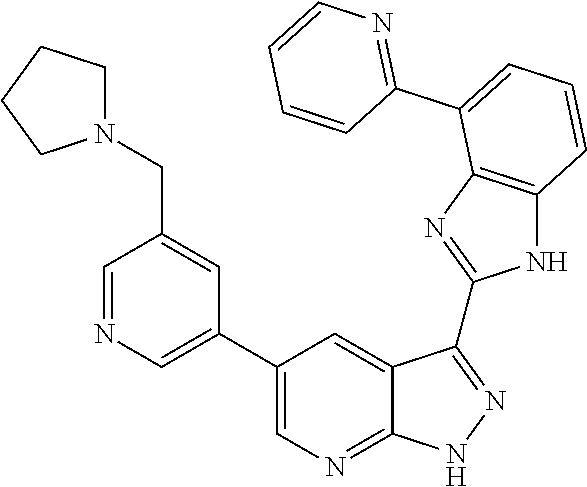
N1=C(C2=CC=CC3=C2N=C(C2=NNC4=NC=C(C5=CN=CC(CN6CCCC6)=C5)C=C42)N3)C=CC=C1
